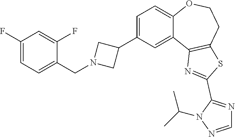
C1=NN(C(C)C)C(C2=NC3=C(CCOC4=CC=C(C5CN(CC6=CC=C(F)C=C6F)C5)C=C43)S2)=N1
